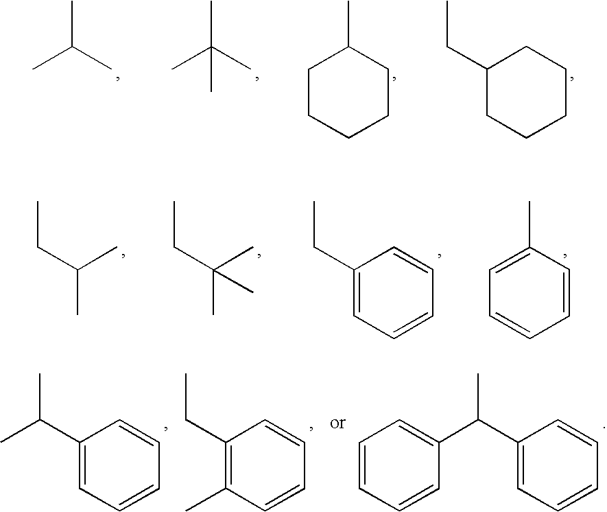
CC(C)C.CC(C)(C)C.CC1CCCCC1.C1CCCCC1CC.CCC(C)C.CCC(C)(C)C.CCC1=CC=CC=C1.C1=C(C)C=CC=C1.CC(C1=CC=CC=C1)C.CCC1=C(C)C=CC=C1.CC(C1=CC=CC=C1)C1=CC=CC=C1
